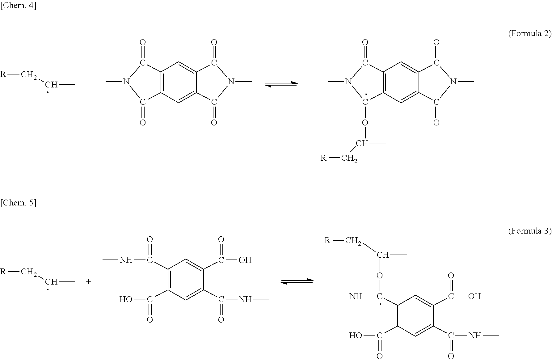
[R]CCC.C12=C(C=C3C(=C1)C(=O)N(C)C3=O)C(=O)N(C)C2=O.C12=C(C=C3C(=C1)C(=O)N(C)C3=O)C(OC(C[R])C)N(C)C2=O.[R]CCC.C1(C(=O)NC)=C(C(=O)O)C=C(C(=O)NC)C(C(=O)O)=C1.C1(C(=O)O)=C(C(NC)OC(C[R])C)C=C(C(=O)O)C(C(=O)NC)=C1
